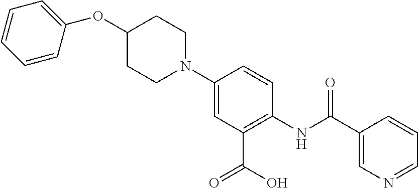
C1=CC(OC2CCN(C3=CC(C(=O)O)=C(NC(C4=CN=CC=C4)=O)C=C3)CC2)=CC=C1
